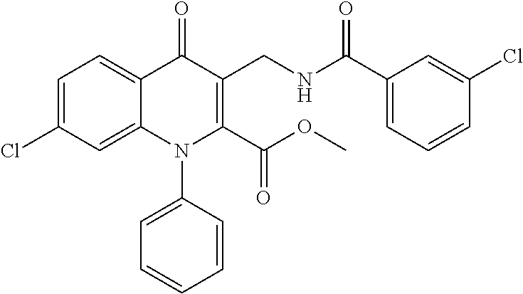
C1=C(Cl)C=C2C(=C1)C(=O)C(CNC(C1=CC=CC(Cl)=C1)=O)=C(C(OC)=O)N2C1=CC=CC=C1
